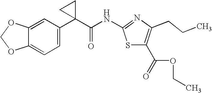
C12=CC=C(C3(C(NC4=NC(CCC)=C(C(=O)OCC)S4)=O)CC3)C=C1OCO2
